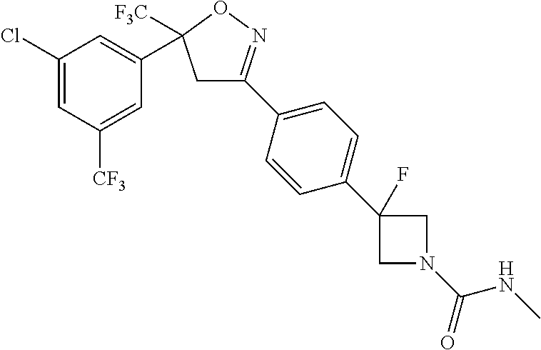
C1C(C2=CC=C(C3(F)CN(C(=O)NC)C3)C=C2)=NOC1(C1=CC(Cl)=CC([CF3])=C1)[F3C]
